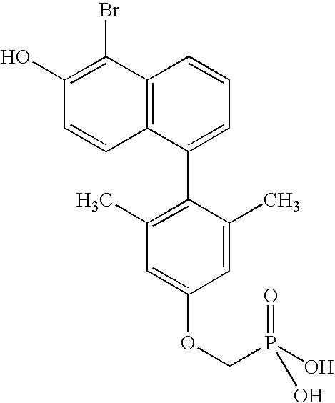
C12=C(C(C3=C(C)C=C(OCP(=O)(O)O)C=C3C)=CC=C1)C=CC(O)=C2Br
